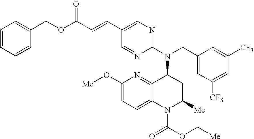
C1(C=CC(OCC2=CC=CC=C2)=O)=CN=C(N(CC2=CC([CF3])=CC([CF3])=C2)C2C3=NC(O[Me])=CC=C3N(C(=O)OC[Me])C([Me])C2)N=C1
